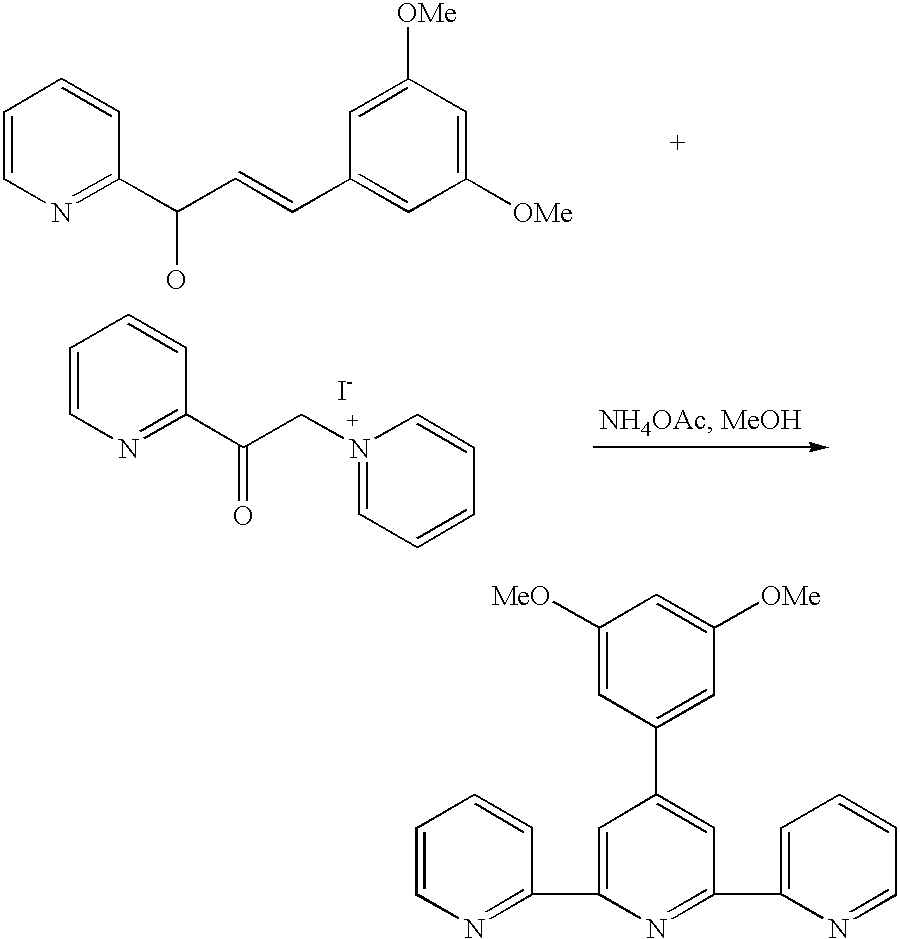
C1=CN=C(C2=CC(C3=CC([OMe])=CC([MeO])=C3)=CC(C3=CC=CC=N3)=N2)C=C1.C1=CN=C(C(C=CC2=CC([OMe])=CC([OMe])=C2)O)C=C1.C1=CN=C(C(CN2=CC=CC=C2)=O)C=C1.[I-]
